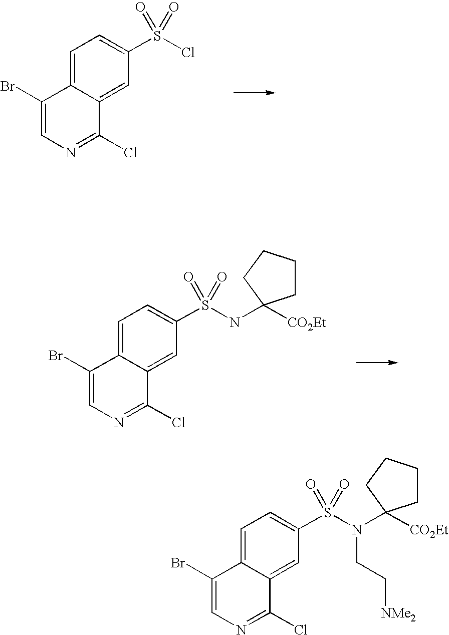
C1=C2C(=CC(S(Cl)(=O)=O)=C1)C(Cl)=NC=C2Br.C1=C2C(=CC(S(NC3([CO2Et])CCCC3)(=O)=O)=C1)C(Cl)=NC=C2Br.C1=C2C(=CC(S(N(C3([CO2Et])CCCC3)CC[NMe2])(=O)=O)=C1)C(Cl)=NC=C2Br
